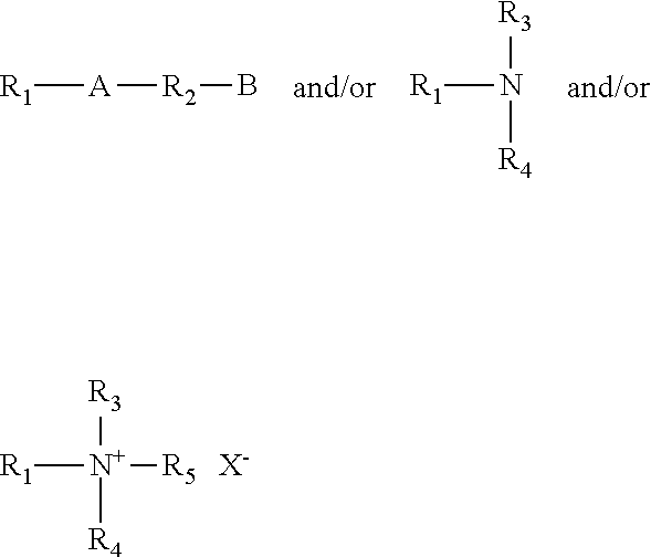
[R1][N+]([R3])([R4])[R5].[X-].[R1]N([R3])[R4].[R1][A][R2]B
